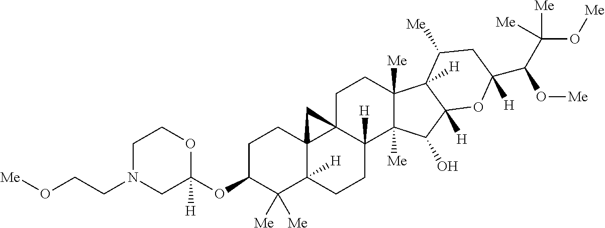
C1C(OC2([H])OCCN(CCO[Me])C2)C([Me])([Me])C2([H])C3(C1)C1(CCC4([Me])C([Me])(C(O)C5([H])C4([H])C([Me])CC(C(C([Me])([Me])O[Me])O[Me])([H])O5)C1([H])CC2)C3
